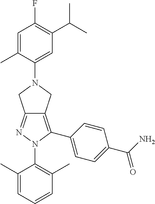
C1(C)=CC=CC(C)=C1N1C(C2=CC=C(C(N)=O)C=C2)=C2C(=N1)CN(C1=CC(C(C)C)=C(F)C=C1C)C2
